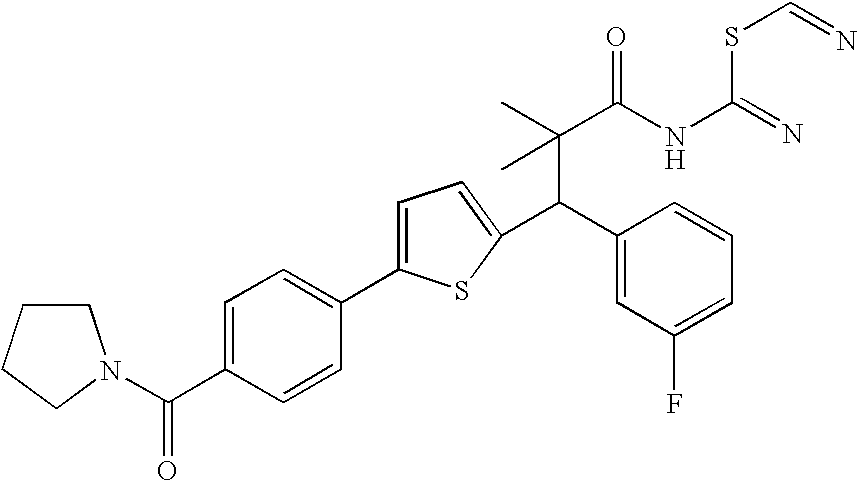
C(C(C)(C(NC(SC=N)=N)=O)C)(C1=CC(F)=CC=C1)C1=CC=C(C2=CC=C(C(=O)N3CCCC3)C=C2)S1
